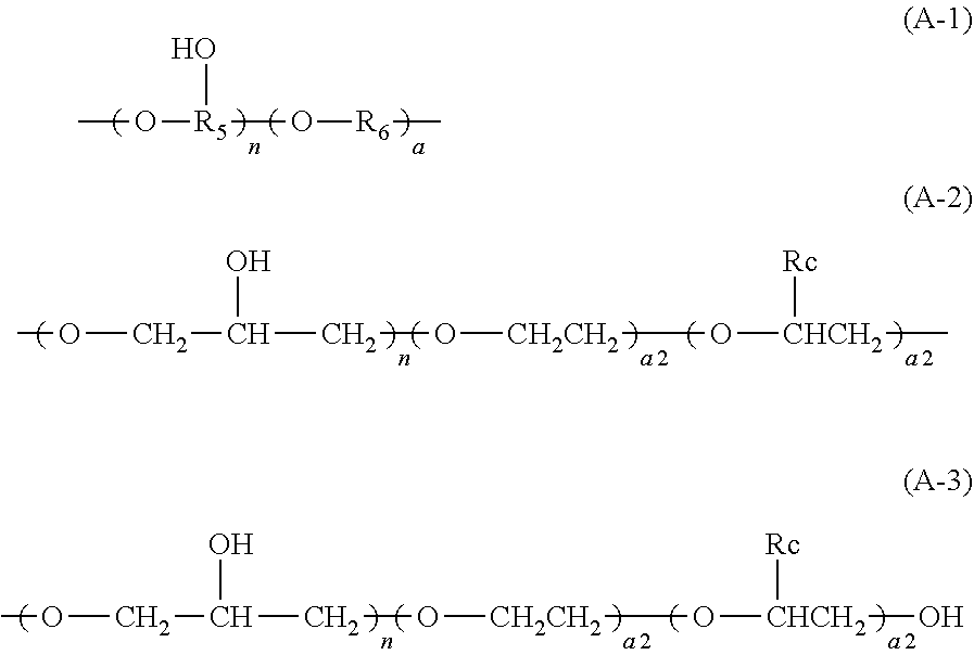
CO[R5](O[R6]C)O.COCC(CO[CH2CH2]O[CHCH2](C)[Rc])O.COCC(CO[CH2CH2]O[CHCH2](O)[Rc])O
